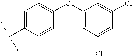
C1=C(C(C)C)C=CC(OC2=CC(Cl)=CC(Cl)=C2)=C1
